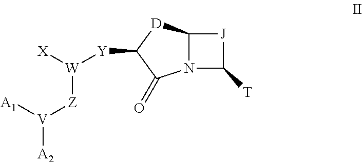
N12C([D]C([Y][W]([X])[Z][V]([A1])[A2])C1=O)[J]C2[T]
